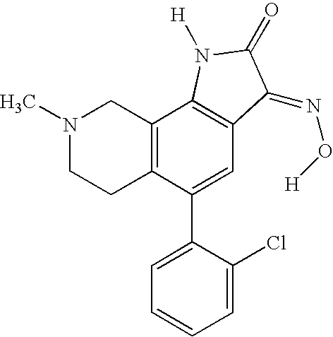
N1(C)CCC2=C(C1)C1=C(C=C2C2=CC=CC=C2Cl)C(=NO[H])C(=O)N1[H]
